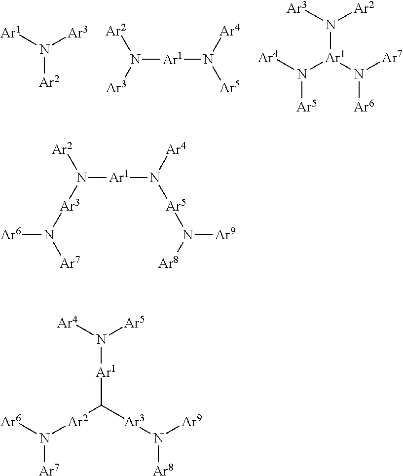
[Ar1]N([Ar2])[Ar3].N([Ar1]N([Ar4])[Ar5])([Ar2])[Ar3].[Ar3]N([Ar1](N([Ar4])[Ar5])N([Ar6])[Ar7])[Ar2].N([Ar1]N([Ar4])[Ar5]N([Ar8])[Ar9])([Ar2])[Ar3]N([Ar6])[Ar7].C([Ar3]N([Ar8])[Ar9])([Ar2]N([Ar6])[Ar7])[Ar1]N([Ar4])[Ar5]
